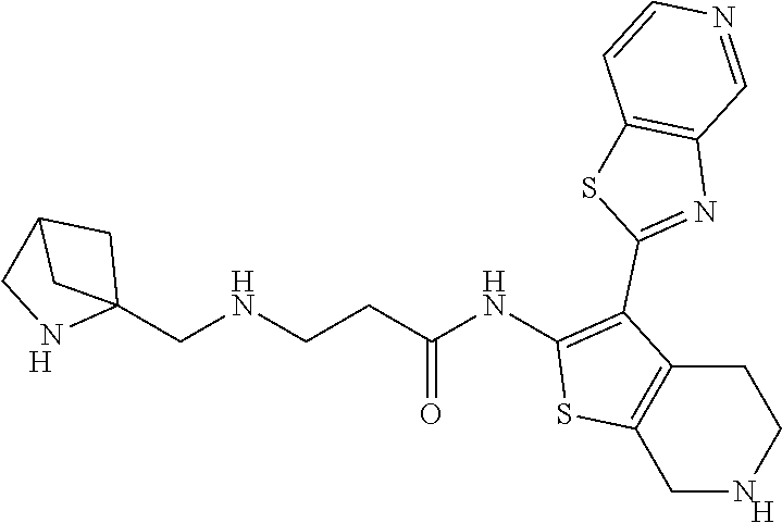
C1NCCC2=C1SC(NC(CCNCC13CC(CN1)C3)=O)=C2C1=NC2=C(S1)C=CN=C2.[H].[H]
